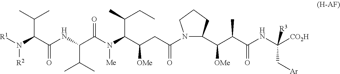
[R1]N([R2])C(C(C)C)C(=O)NC(C(C)C)C(=O)N([Me])C(C(C)CC)C([OMe])CC(=O)N1C(C([OMe])C(C)C(=O)NC(C[Ar])([CO2H])[R3])CCC1
